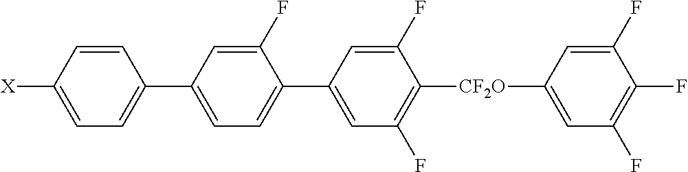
C1(C2=CC=C(C3=CC(F)=C([CF2O]C4=CC(F)=C(F)C(F)=C4)C(F)=C3)C(F)=C2)=CC=C([X])C=C1
